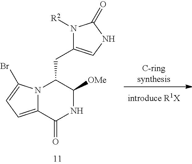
N12C(=CC=C1Br)C(=O)NC([OMe])C2CC1=CNC(=O)N1[R2]
